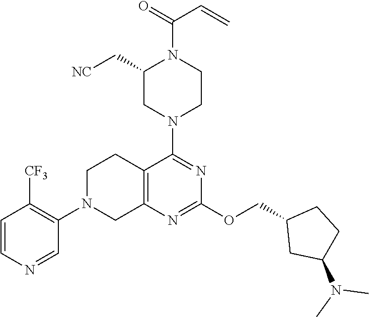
C1=CN=CC(N2CC3=C(CC2)C(N2CCN(C(=O)C=C)C(C[NC])C2)=NC(OCC2CC(N(C)C)CC2)=N3)=C1[CF3]
